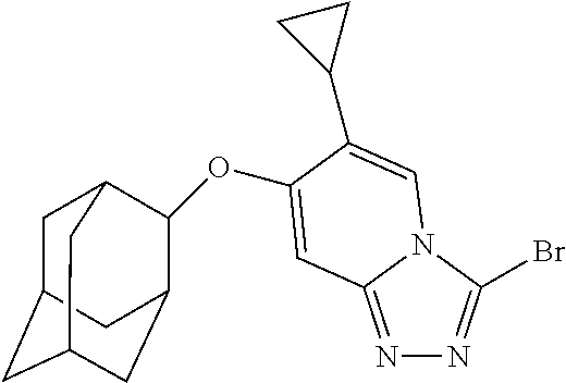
C1C2CC3CC(C(OC4=CC5=NN=C(Br)N5C=C4C4CC4)C1C3)C2
